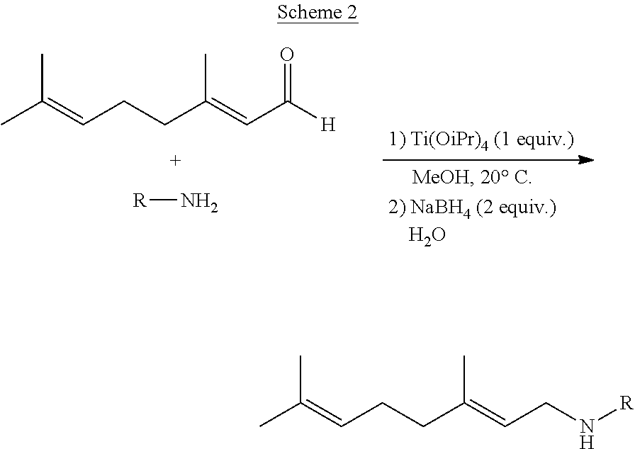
CC(=CCCC(=CC([H])=O)C)C.[R]N.CC(=CCCC(=CCN[R])C)C
